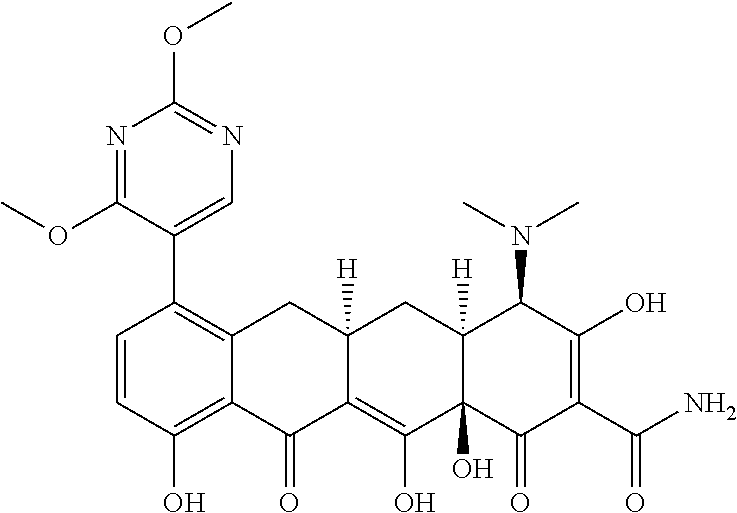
C1=CC(O)=C2C(=C1C1=CN=C(OC)N=C1OC)CC1([H])C(=C(O)C3(O)C([H])(C1)C(N(C)C)C(O)=C(C(N)=O)C3=O)C2=O
